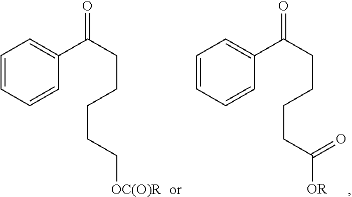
C1=CC=CC(C(CCCCC([OR])=O)=O)=C1.C1=CC=CC(C(CCCCC[OC(O)R])=O)=C1
